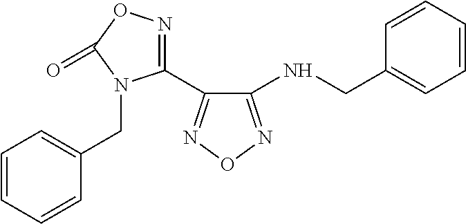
C1(NCC2=CC=CC=C2)=NON=C1C1=NOC(=O)N1CC1=CC=CC=C1
